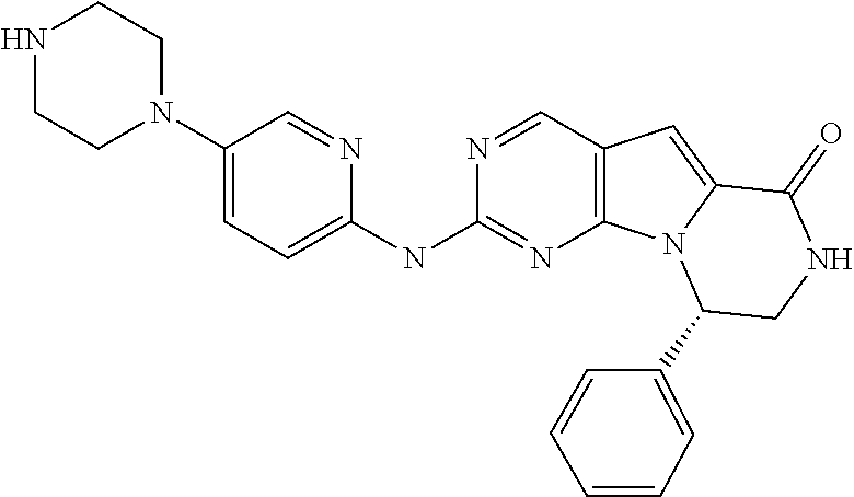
N1=CC2=C(N=C1NC1=CC=C(N3CCNCC3)C=N1)N1C(=C2)C(=O)NCC1C1=CC=CC=C1
